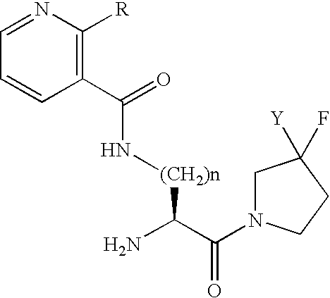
C1=NC([R])=C(C(N[(CH2)n]C(N)C(=O)N2CC(F)([Y])CC2)=O)C=C1
